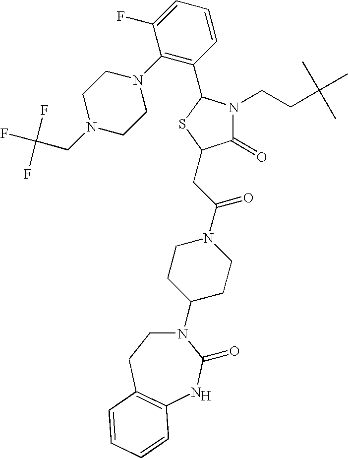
[H].N1(C2CCN(C(CC3C(=O)N(CCC(C)(C)C)C(C4=C(N5CCN(CC(F)(F)F)CC5)C(F)=CC=C4)S3)=O)CC2)CCC2=C(NC1=O)C=CC=C2
